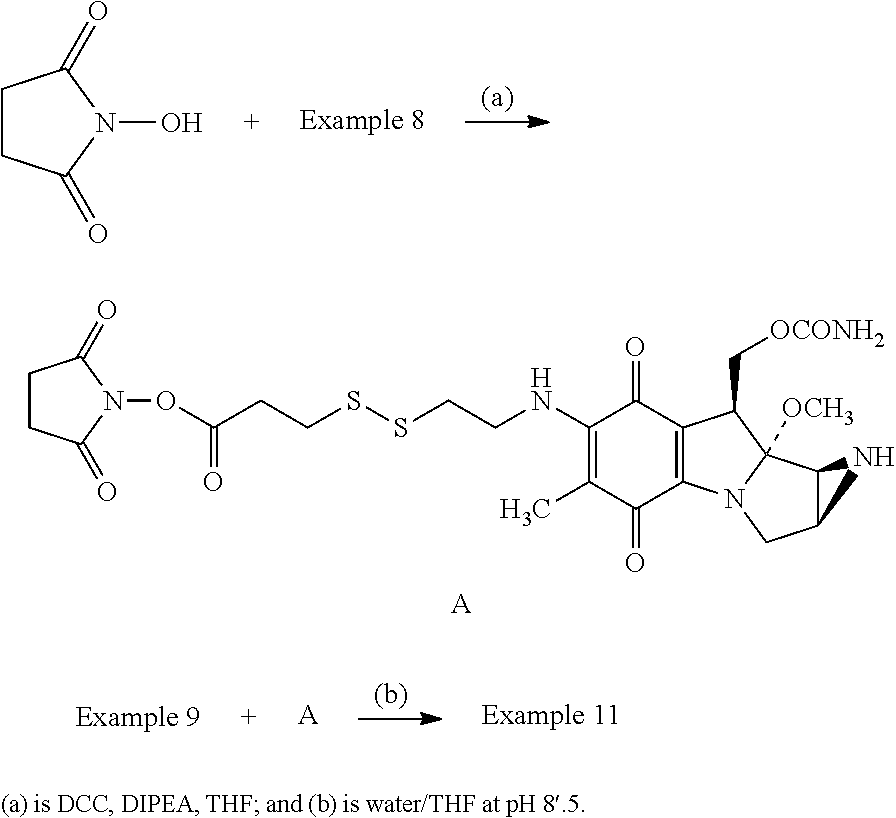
C1CC(=O)N(O)C1=O.C1(NCCSSCCC(ON2C(=O)CCC2=O)=O)=C(C)C(=O)C2=C(C1=O)C(C[OCONH2])C1([OCH3])N2CC2C1N2.[A].[A]
